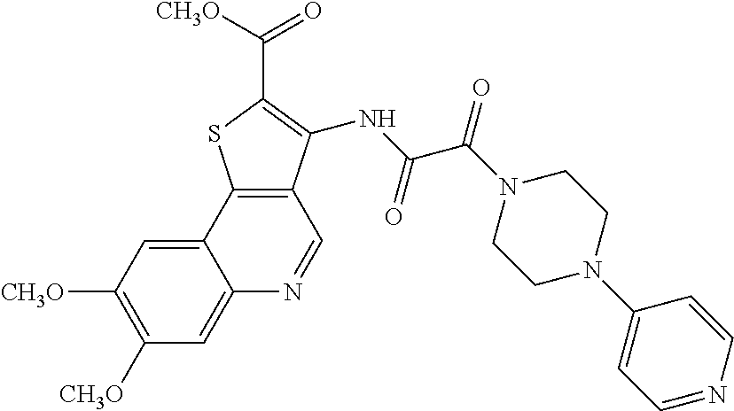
C12=CC([CH3O])=C([CH3O])C=C1N=CC1=C2SC(C([CH3O])=O)=C1NC(C(N1CCN(C2=CC=NC=C2)CC1)=O)=O
